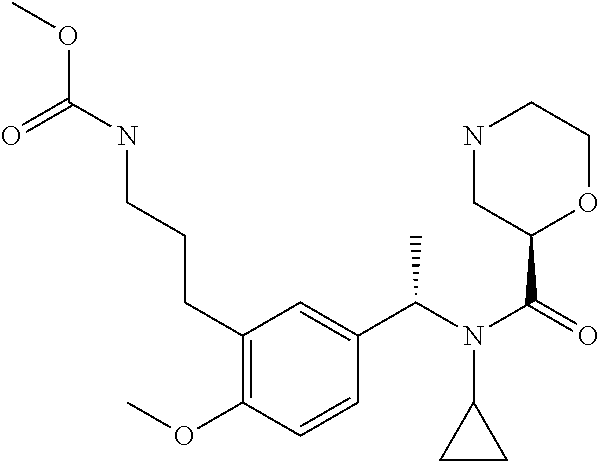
C1(C(N(C(=O)C2OCCNC2)C2CC2)C)=CC(CCCNC(OC)=O)=C(OC)C=C1
